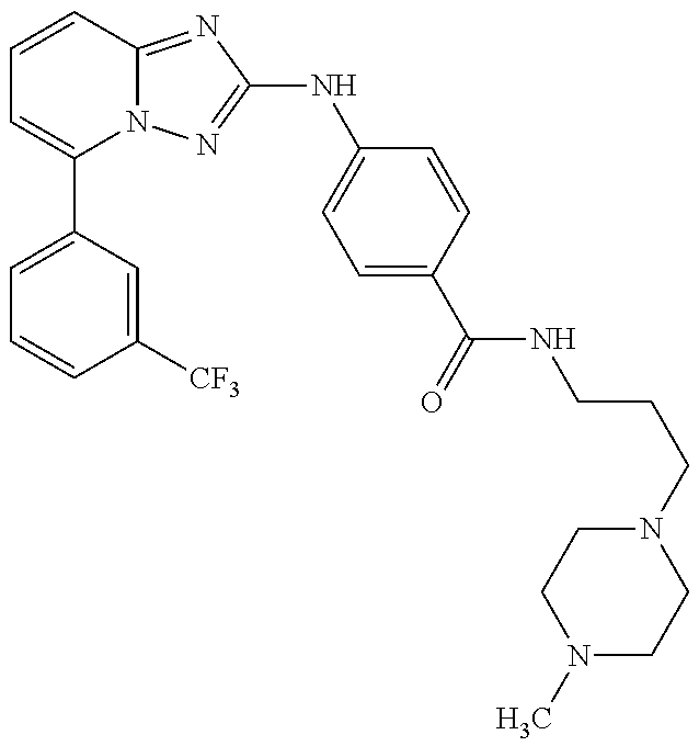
C1=C(C2=CC=CC3=NC(NC4=CC=C(C(=O)NCCCN5CCN(C)CC5)C=C4)=NN23)C=C([CF3])C=C1
